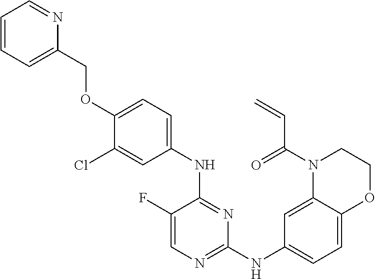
C1=C(F)C(NC2=CC=C(OCC3=CC=CC=N3)C(Cl)=C2)=NC(NC2=CC=C3C(=C2)N(C(=O)C=C)CCO3)=N1
